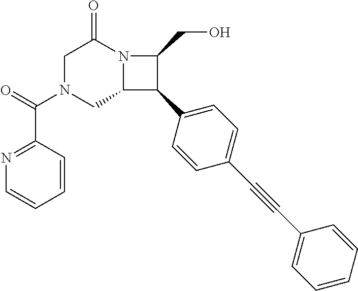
C1N(C(=O)C2=NC=CC=C2)CC2N(C1=O)C(CO)C2C1=CC=C(C#CC2=CC=CC=C2)C=C1
